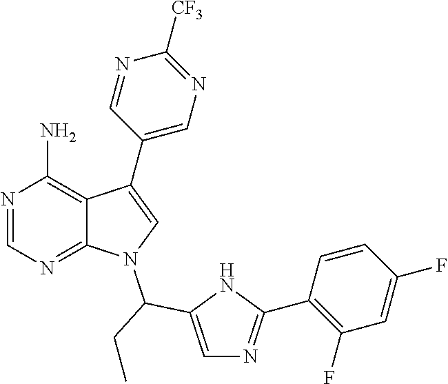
N1=CN=C2C(=C1N)C(C1=CN=C([CF3])N=C1)=CN2C(CC)C1=CN=C(C2=C(F)C=C(F)C=C2)N1
